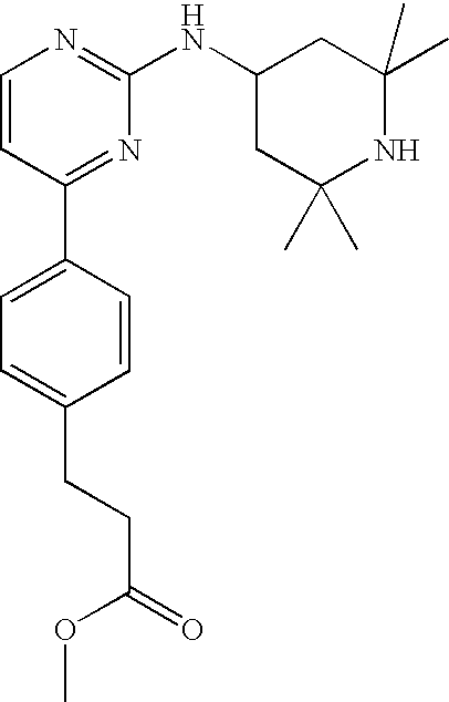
C1=CC(C2=CC=C(CCC(OC)=O)C=C2)=NC(NC2CC(C)(C)NC(C)(C)C2)=N1
